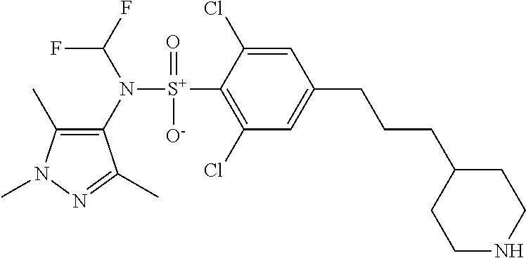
C1(C)=C(N([S+](C2=C(Cl)C=C(CCCC3CCNCC3)C=C2Cl)(=O)[O-])C(F)F)C(C)=NN1C
